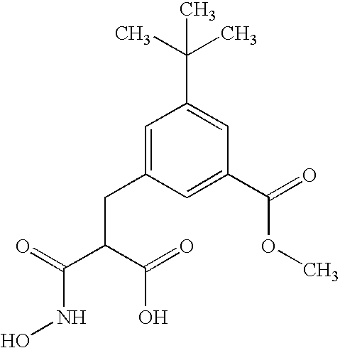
O=C(C(C(=O)O)CC1=CC(C(C)(C)C)=CC(C(=O)OC)=C1)NO
